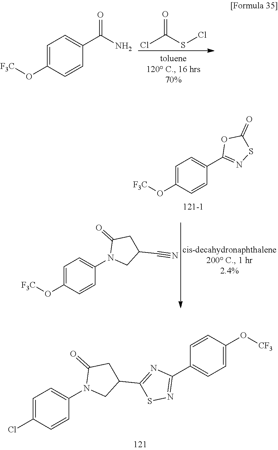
C1=C(Cl)C=CC(N2CC(C3=NC(C4=CC=C(O[CF3])C=C4)=NS3)CC2=O)=C1.ClC(SCl)=O.C1=C(O[F3C])C=CC(C(N)=O)=C1.C1=C(O[F3C])C=CC(N2CC(C#N)CC2=O)=C1.C1=C(O[F3C])C=CC(C2=NSC(=O)O2)=C1
